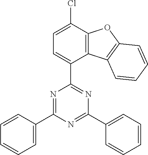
C12=C(C(Cl)=CC=C1C1=NC(C3=CC=CC=C3)=NC(C3=CC=CC=C3)=N1)OC1=C2C=CC=C1
